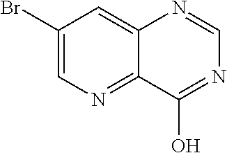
C1(Br)=CN=C2C(=C1)N=CN=C2O
